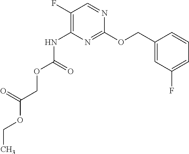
C1(F)=C(NC(OCC(OCC)=O)=O)N=C(OCC2=CC(F)=CC=C2)N=C1
